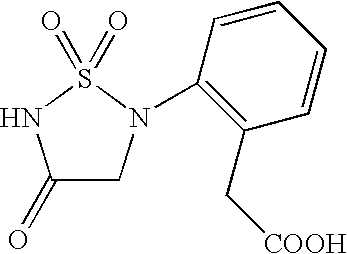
C1(=O)CN(C2=C(C[COOH])C=CC=C2)S(=O)(=O)N1
